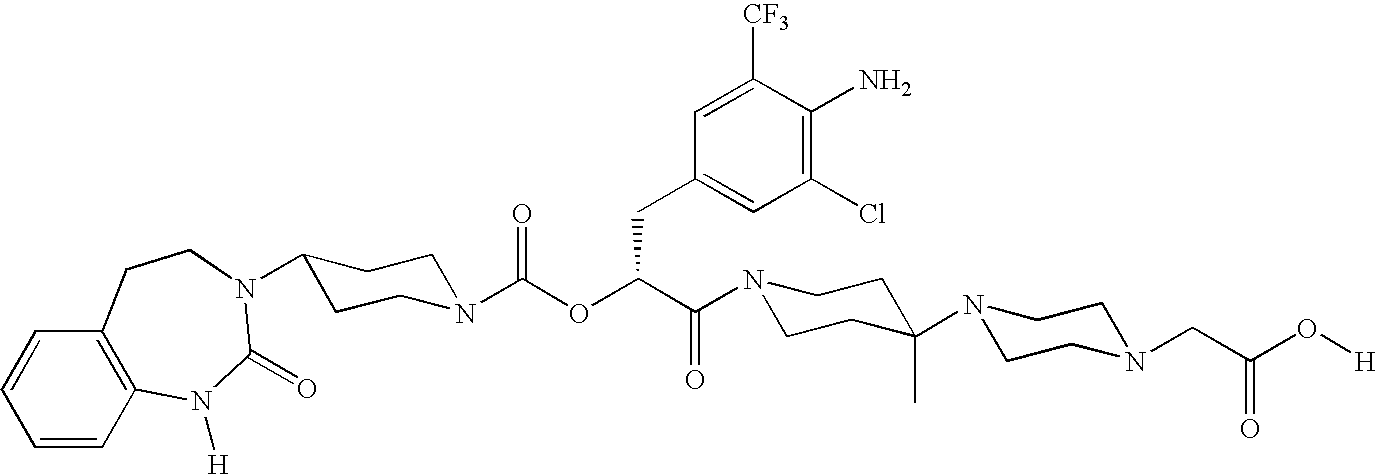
N1(C(C(OC(N2CCC(N3C(=O)N([H])C4=C(C=CC=C4)CC3)CC2)=O)CC2=CC(Cl)=C(N)C([CF3])=C2)=O)CCC(N2CCN(CC(O[H])=O)CC2)(C)CC1
